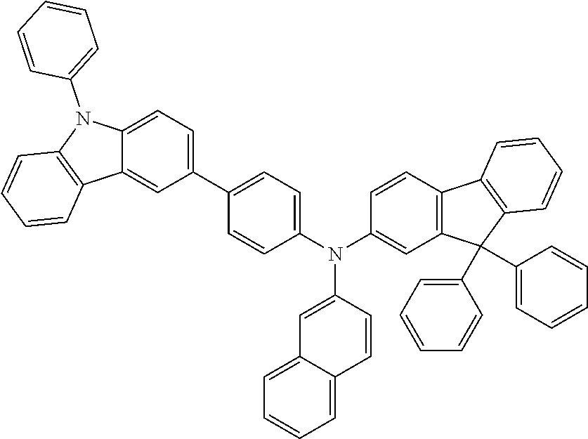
C1=CC(N(C2=CC3=C(C=C2)C2=C(C3(C3=CC=CC=C3)C3=CC=CC=C3)C=CC=C2)C2=CC3=CC=CC=C3C=C2)=CC=C1C1=CC=C2C(=C1)C1=C(N2C2=CC=CC=C2)C=CC=C1
